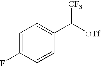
C1=C(F)C=CC(C([OTf])[CF3])=C1
